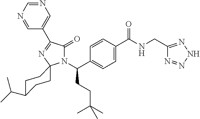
N1(C(CCC(C)(C)C)C2=CC=C(C(=O)NCC3=NNN=N3)C=C2)C(=O)C(C2=CN=CN=C2)=NC12CCC(C(C)C)CC2
